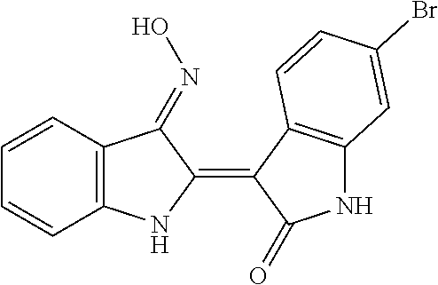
C1=CC2=C(C=C1)NC(=C1C(=O)NC3=C1C=CC(Br)=C3)C2=NO
